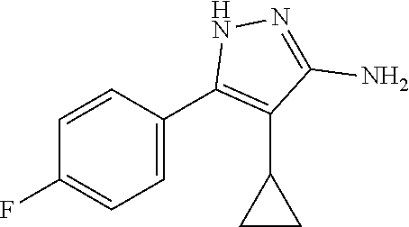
C1=C(C2=C(C3CC3)C(N)=NN2)C=CC(F)=C1
